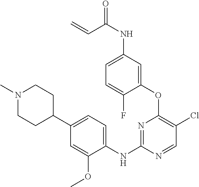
C1(OC2=C(Cl)C=NC(NC3=CC=C(C4CCN(C)CC4)C=C3OC)=N2)=CC(NC(=O)C=C)=CC=C1F
